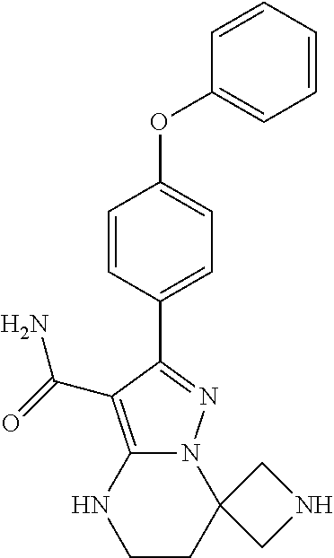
C12(N3C(=C(C(=O)N)C(C4=CC=C(OC5=CC=CC=C5)C=C4)=N3)NCC1)CNC2
